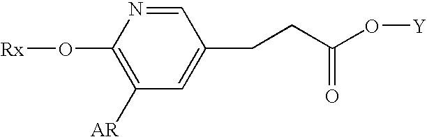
[Rx]OC1=C([AR])C=C(CCC(O[Y])=O)C=N1
